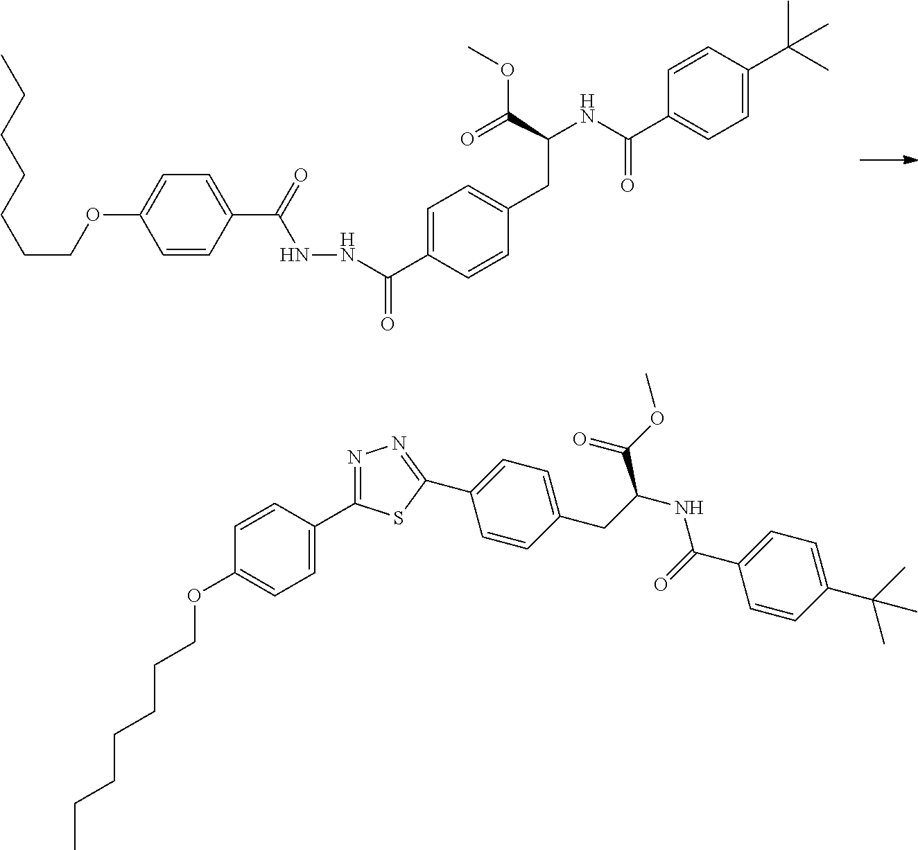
C1=C(C(NNC(C2=CC=C(OCCCCCCC)C=C2)=O)=O)C=CC(CC(NC(C2=CC=C(C(C)(C)C)C=C2)=O)C(=O)OC)=C1.C1=C(C2=NN=C(C3=CC=C(CC(NC(=O)C4=CC=C(C(C)(C)C)C=C4)C(OC)=O)C=C3)S2)C=CC(OCCCCCCC)=C1
